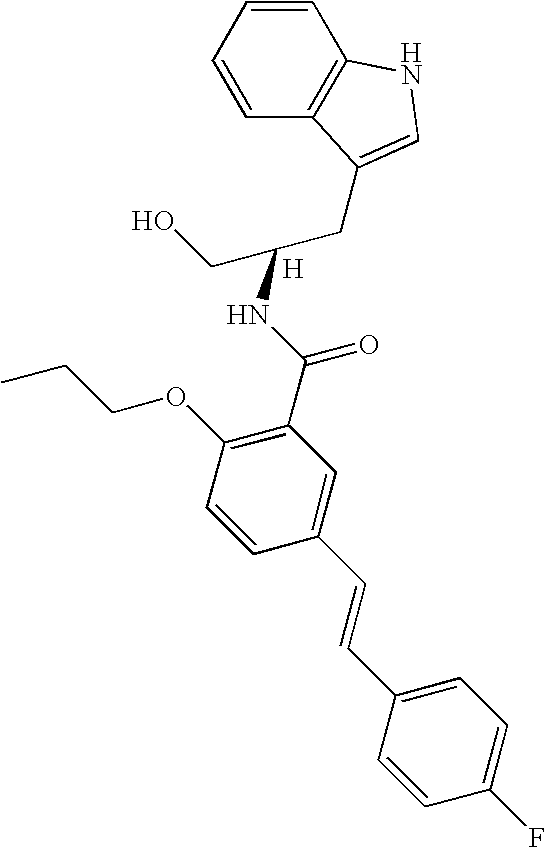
C1=CC=CC2=C1NC=C2CC(CO)NC(C1=C(OCCC)C=CC(C=CC2=CC=C(F)C=C2)=C1)=O.[H]
